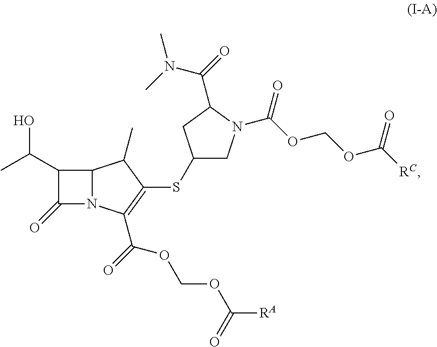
C12N(C(C(OCOC([RA])=O)=O)=C(SC3CN(C(=O)OCOC([RC])=O)C(C(N(C)C)=O)C3)C1C)C(=O)C2C(C)O
